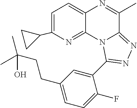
C1=C(C2CC2)N=C2C(=C1)N=C(C)C1=NN=C(C3=CC(CCC(C)(C)O)=CC=C3F)N21
